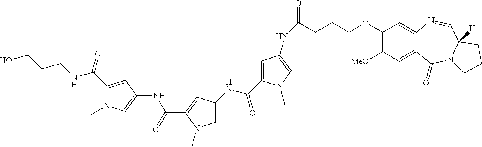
C1(C(NCCCO)=O)=CC(NC(C2=CC(NC(=O)C3=CC(NC(CCCOC4=C([MeO])C=C5C(=C4)N=CC4([H])N(C5=O)CCC4)=O)=CN3C)=CN2C)=O)=CN1C
